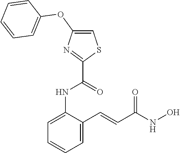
C1=C(NC(C2=NC(OC3=CC=CC=C3)=CS2)=O)C(C=CC(NO)=O)=CC=C1
